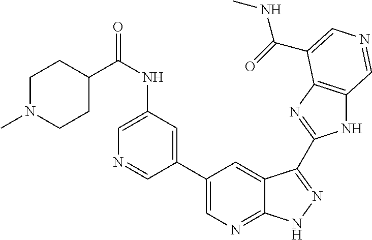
C1(C2=CN=C3C(=C2)C(C2=NC4=C(N2)C=NC=C4C(=O)NC)=NN3)=CC(NC(C2CCN(C)CC2)=O)=CN=C1
